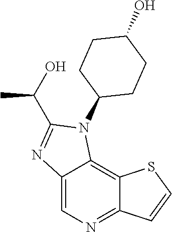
C12=CN=C3C(=C1N(C1CCC(O)CC1)C(C(O)C)=N2)SC=C3
